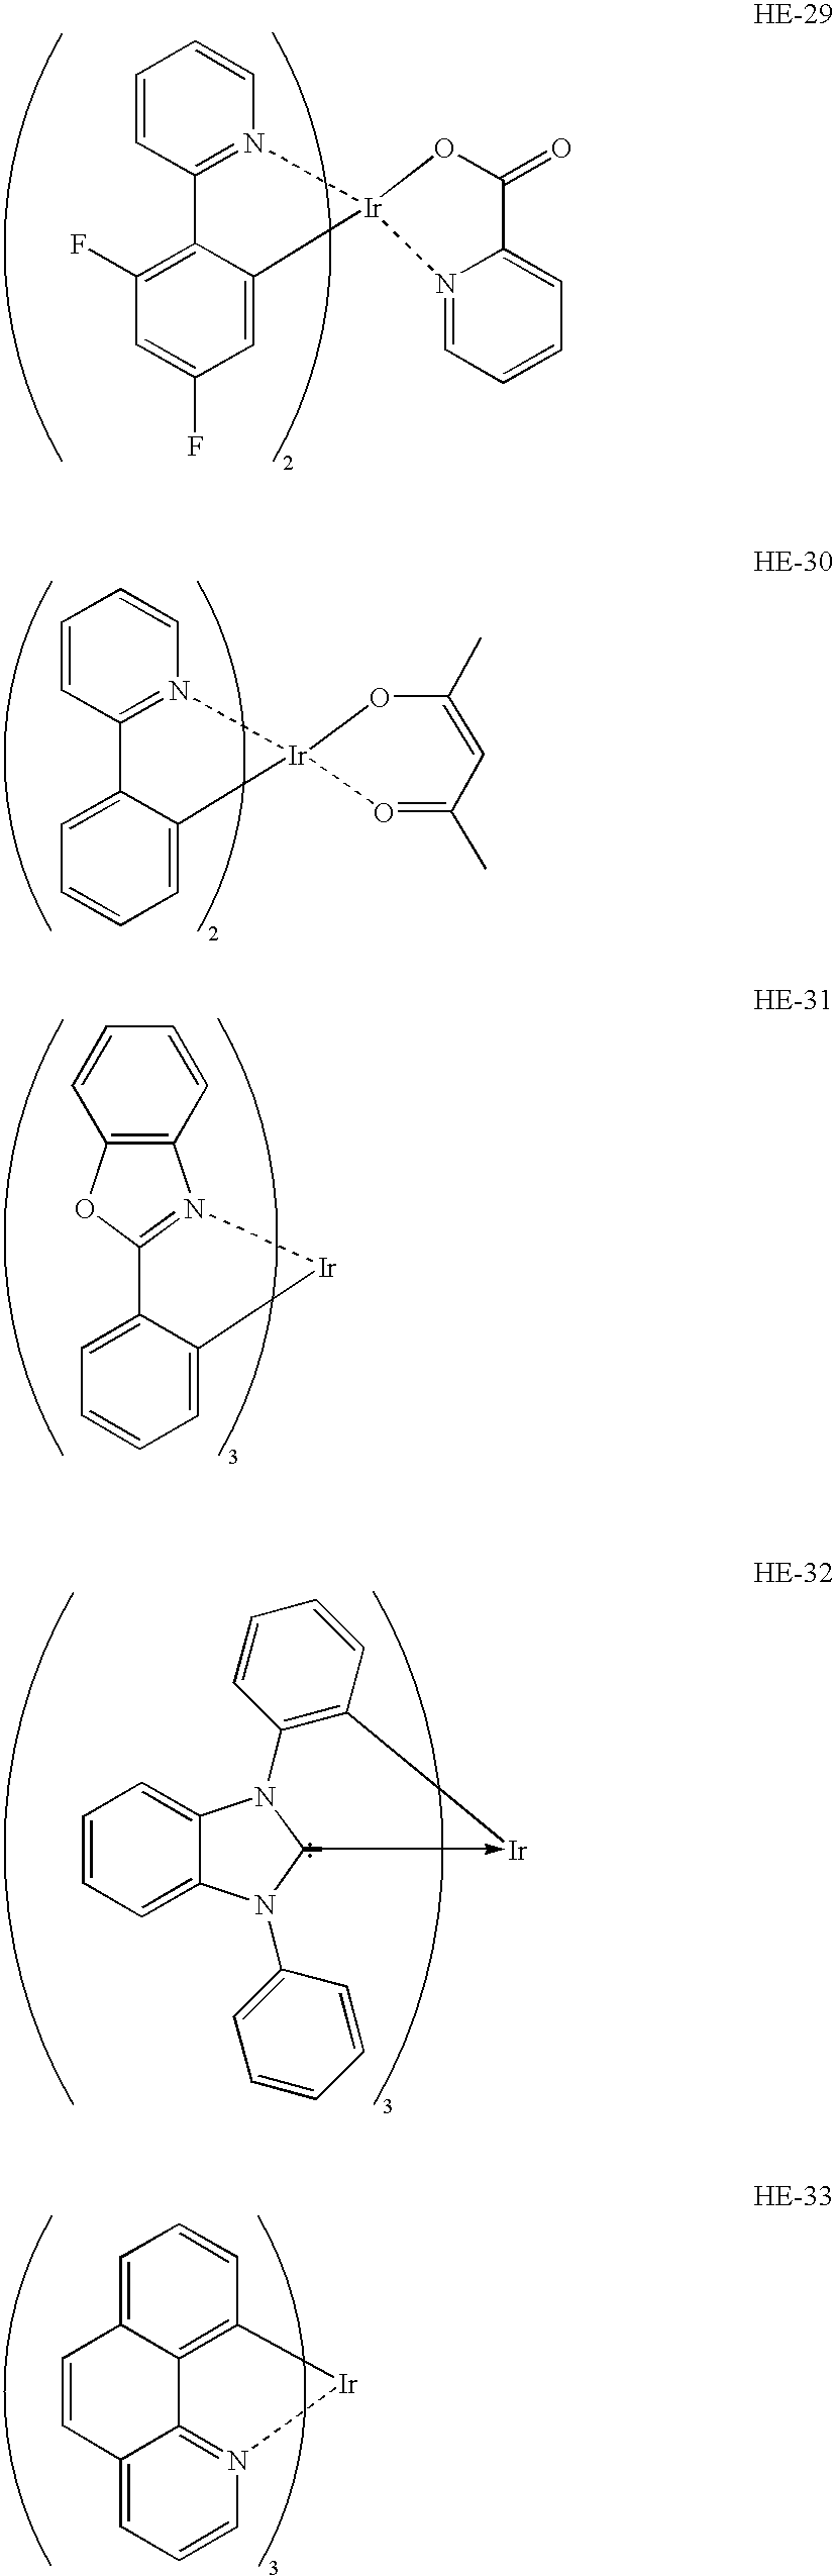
C1=CC2=N(C=C1)[Ir]1(C3=CC(F)=CC(F)=C23)OC(=O)C2=CC=CC=N12.C1=CC2=N(C=C1)[Ir]1(C3=CC=CC=C23)O=C(C)C=C(C)O1.C12=C(C=CC=C1)N1=C(O2)C2=CC=CC=C2[Ir]1.C1=C2C3=C(C=C1)[Ir]N1=C3C(=CC=C1)C=C2.C1=CC=C2C(=C1)N1C(->[Ir]C3=C1C=CC=C3)N2C1=CC=CC=C1
